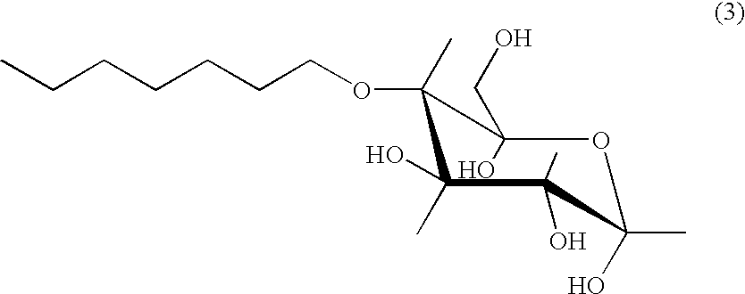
C1(C)(OCCCCCCC)C(O)(C)C(C)(O)C(O)(C)OC1(CO)O
